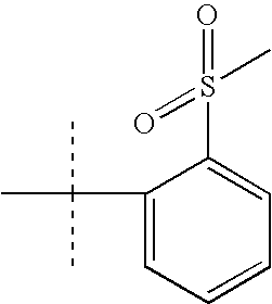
C1(C(C)(C)C)=CC=CC=C1S(=O)(C)=O
